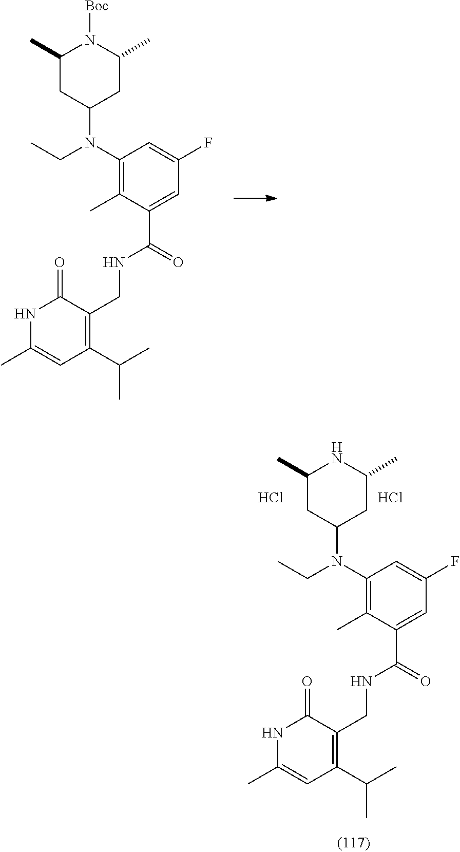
C1(N(CC)C2CC(C)N([Boc])C(C)C2)=C(C)C(C(=O)NCC2=C(C(C)C)C=C(C)NC2=O)=CC(F)=C1.C1(N(CC)C2CC(C)NC(C)C2)=C(C)C(C(=O)NCC2=C(C(C)C)C=C(C)NC2=O)=CC(F)=C1.Cl.Cl
